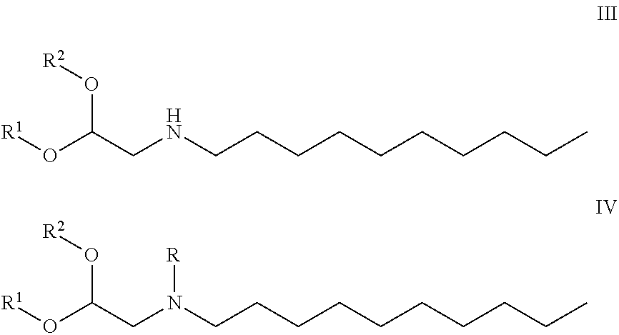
[R1]OC(CNCCCCCCCCCC)O[R2].[R1]OC(CN(CCCCCCCCCC)[R])O[R2]
